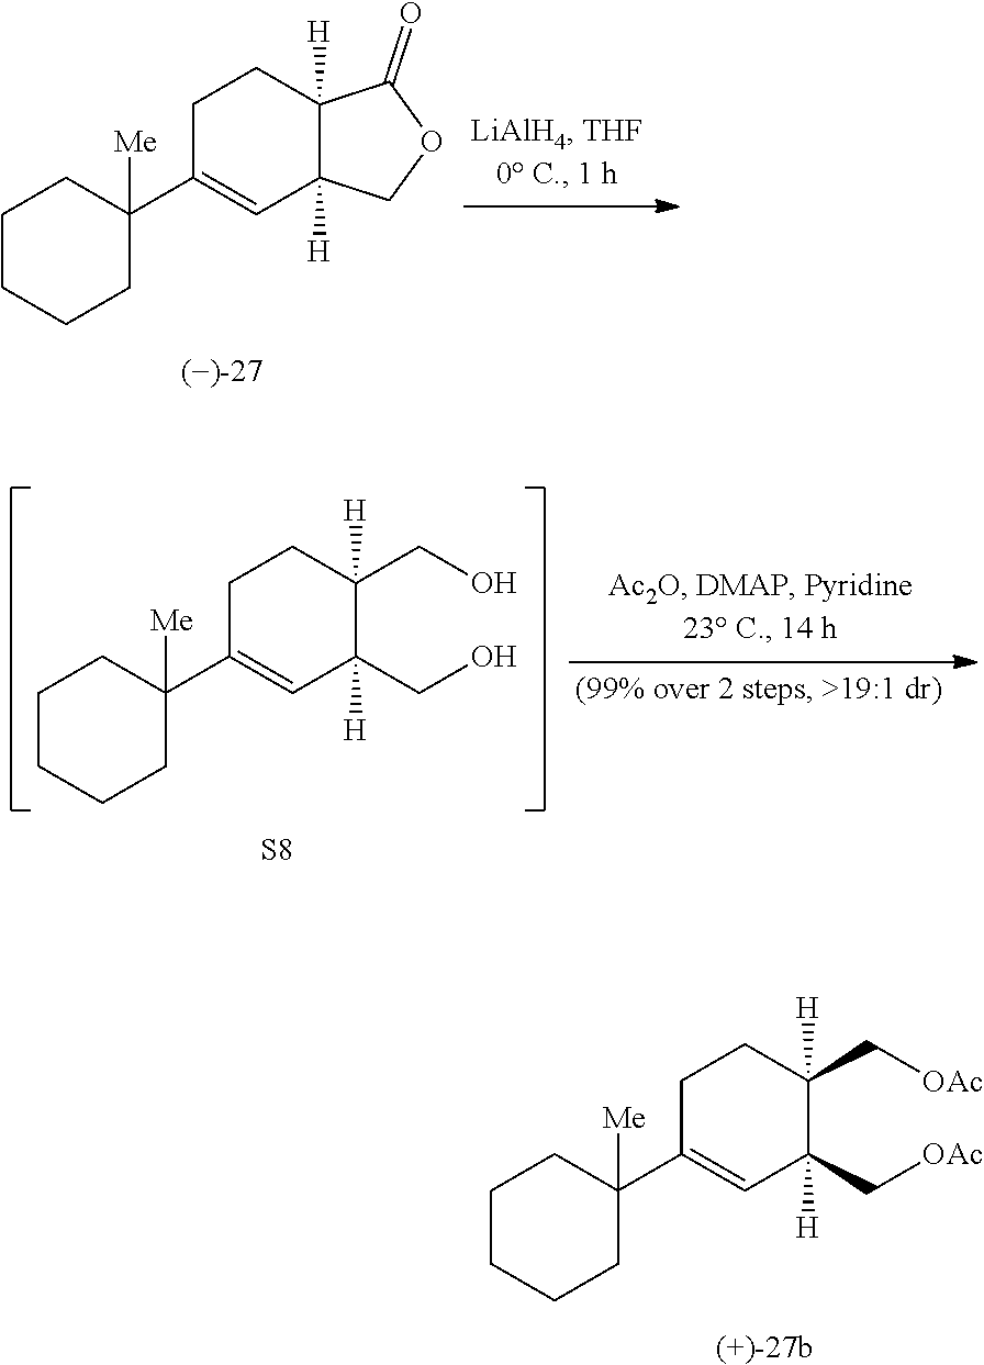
C1C(C2([Me])CCCCC2)=CC2([H])C([H])(C1)C(=O)OC2.C1C(C2([Me])CCCCC2)=CC([H])(CO)C([H])(CO)C1.[S8].C1C(C2([Me])CCCCC2)=CC([H])(C[OAc])C([H])(C[OAc])C1.[(+)-27b]
